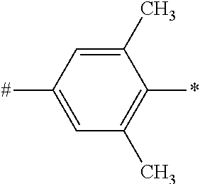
C1(C)=CC([#])=CC(C)=C1*
